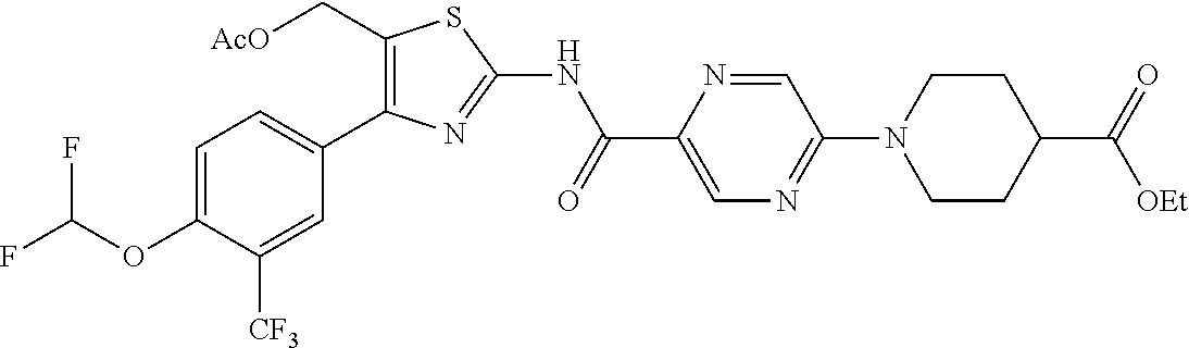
C1=C(OC(F)F)C([CF3])=CC(C2=C(C[AcO])SC(NC(C3=CN=C(N4CCC(C(=O)[OEt])CC4)C=N3)=O)=N2)=C1
